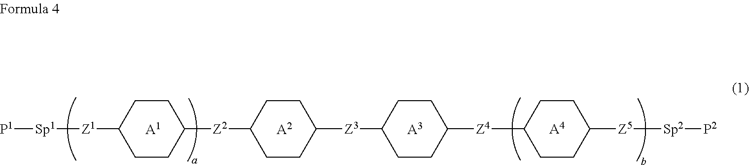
[P1][Sp1][Z1]C1CCC([Z2]C2CCC([Z3]C3CCC([Z4]C4CCC([Z5][Sp2][P2])CC4)CC3)CC2)CC1.[A1].[A2].[A3].[A4]
